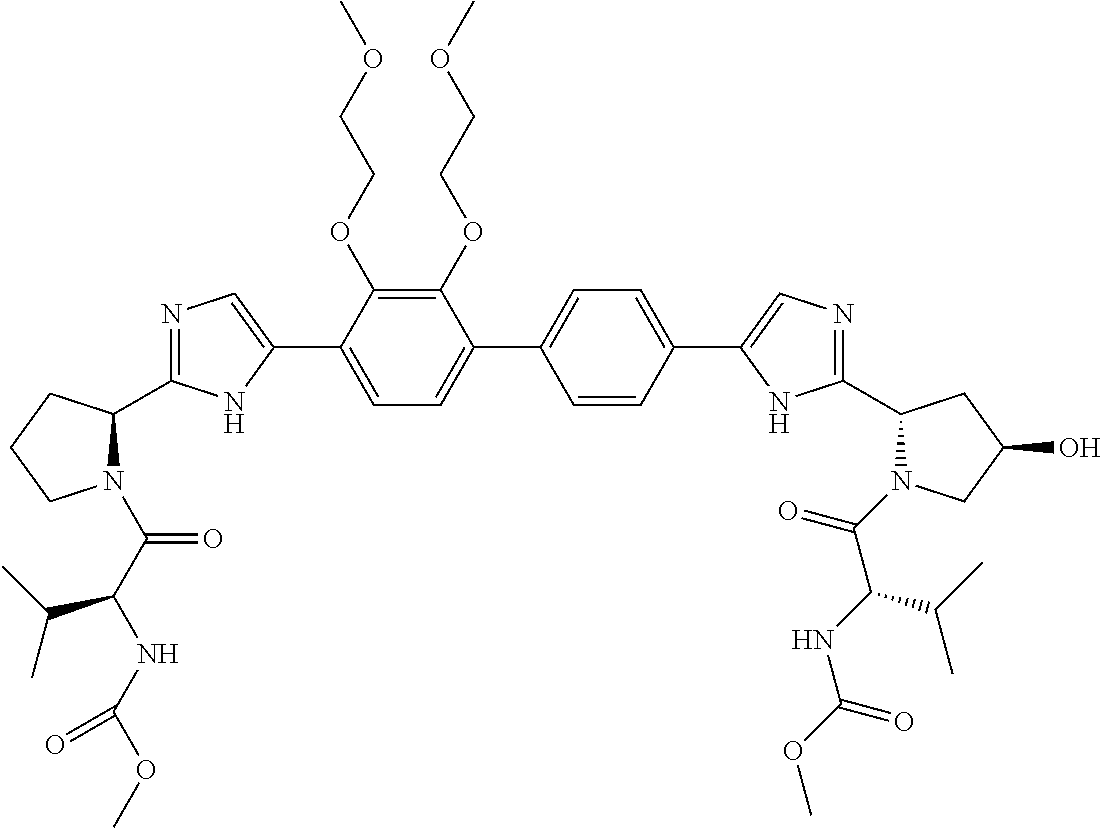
C1(OCCOC)=C(OCCOC)C(C2=CN=C(C3N(C(C(NC(OC)=O)C(C)C)=O)CCC3)N2)=CC=C1C1=CC=C(C2=CN=C(C3N(C(=O)C(NC(OC)=O)C(C)C)CC(O)C3)N2)C=C1
